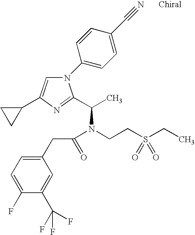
C1(C2=CN(C3=CC=C(C#N)C=C3)C(C(C)N(CCS(CC)(=O)=O)C(CC3=CC=C(F)C(C(F)(F)F)=C3)=O)=N2)CC1
